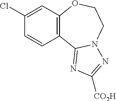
C1(Cl)=CC2=C(C3=NC([CO2H])=NN3CCO2)C=C1
